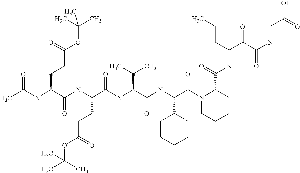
CC(NC(C(NC(C(NC(C(NC(C(N1CCCCC1C(=O)NC(C(C(NCC(O)=O)=O)=O)CCC)=O)C1CCCCC1)=O)C(C)C)=O)CCC(OC(C)(C)C)=O)=O)CCC(OC(C)(C)C)=O)=O
